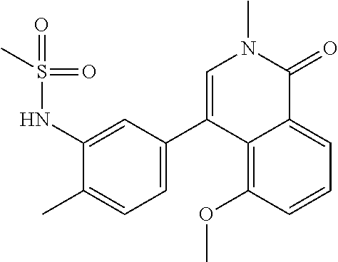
C1(C)=CC=C(C2=CN(C)C(=O)C3=CC=CC(OC)=C23)C=C1NS(=O)(=O)C
